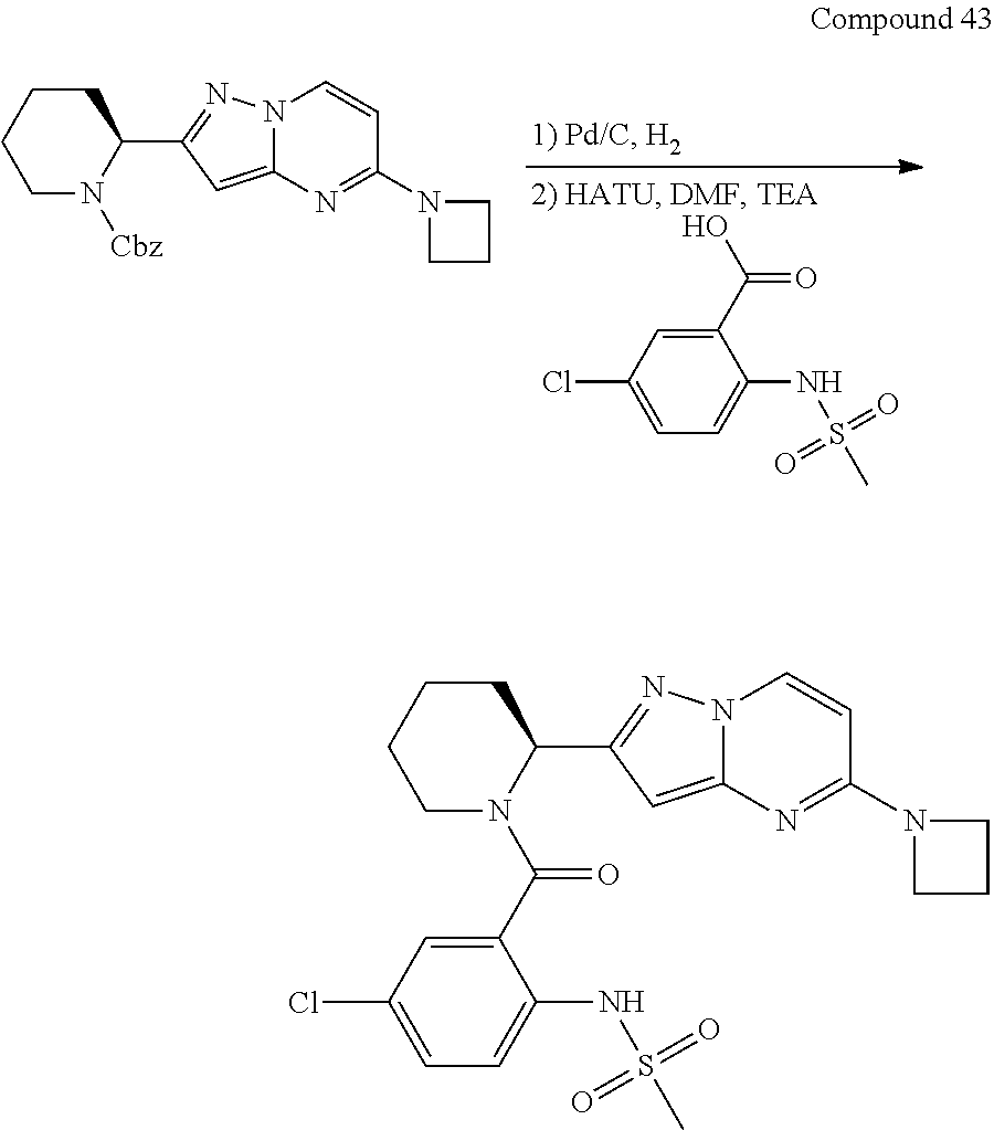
C1CCCN(C(C2=CC(Cl)=CC=C2NS(=O)(=O)C)=O)C1C1=NN2C(=C1)N=C(N1CCC1)C=C2.C1(C(O)=O)=CC(Cl)=CC=C1NS(=O)(=O)C.C1CCCN([Cbz])C1C1=NN2C(=C1)N=C(N1CCC1)C=C2
